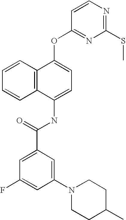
C1=CC2=C(C=C1)C(NC(C1=CC(F)=CC(N3CCC(C)CC3)=C1)=O)=CC=C2OC1=NC(SC)=NC=C1
